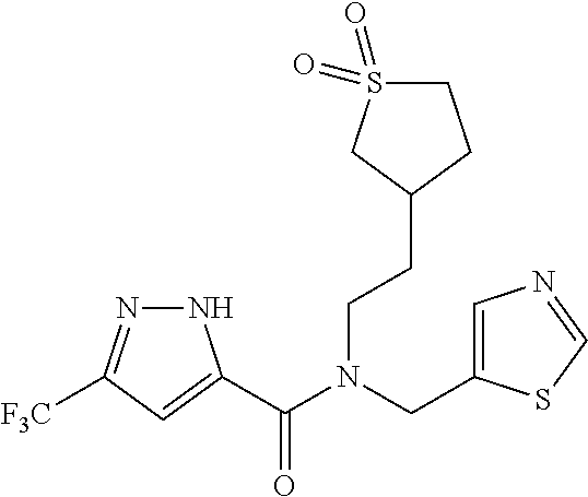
N1N=C([F3C])C=C1C(N(CC1=CN=CS1)CCC1CCS(=O)(=O)C1)=O
